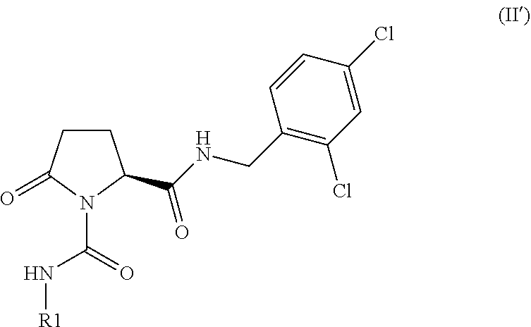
C1CC(=O)N(C(=O)N[R1])C1C(NCC1=C(Cl)C=C(Cl)C=C1)=O
